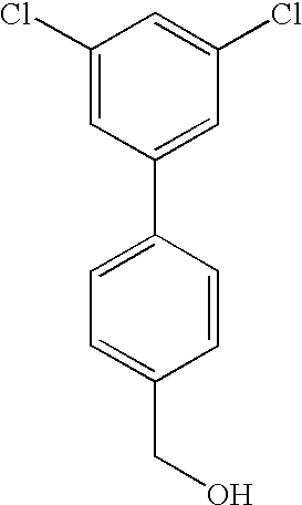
C1(C2=CC=C(CO)C=C2)=CC(Cl)=CC(Cl)=C1
